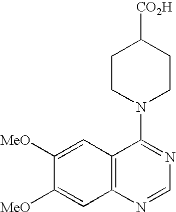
C12=C(N=CN=C1N1CCC([CO2H])CC1)C=C([MeO])C([MeO])=C2
